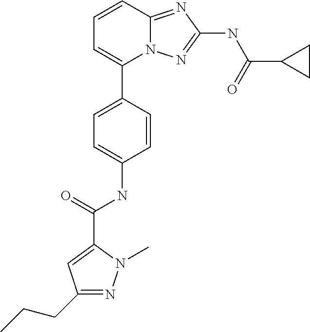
C1=CC2=NC(NC(C3CC3)=O)=NN2C(C2=CC=C(NC(=O)C3=CC(CCC)=NN3C)C=C2)=C1
